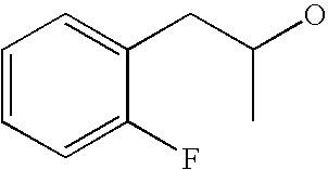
C1=CC=C(F)C(CC(O)C)=C1
